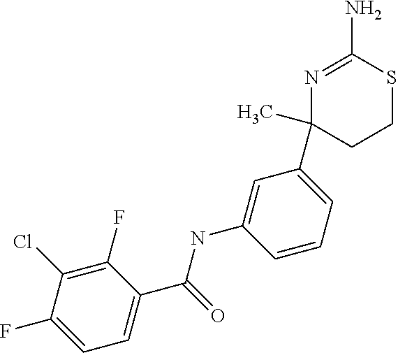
C1(C)(C2=CC=CC(NC(C3=CC=C(F)C(Cl)=C3F)=O)=C2)CCSC(N)=N1
